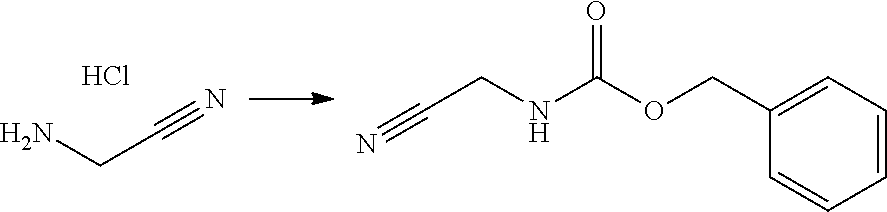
NCC#N.Cl.N#CCNC(OCC1=CC=CC=C1)=O
